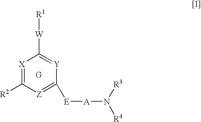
[X]1=C([R2])[Z]=C([E][A]N([R3])[R4])[Y]=C1[W][R1]
